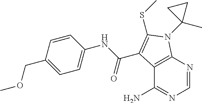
C12=C(N=CN=C1N)N(C1(C)CC1)C(SC)=C2C(NC1=CC=C(COC)C=C1)=O
